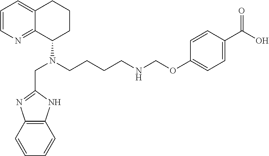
C1=CN=C2C(=C1)CCCC2N(CCCCNCOC1=CC=C(C(O)=O)C=C1)CC1=NC2=C(N1)C=CC=C2
